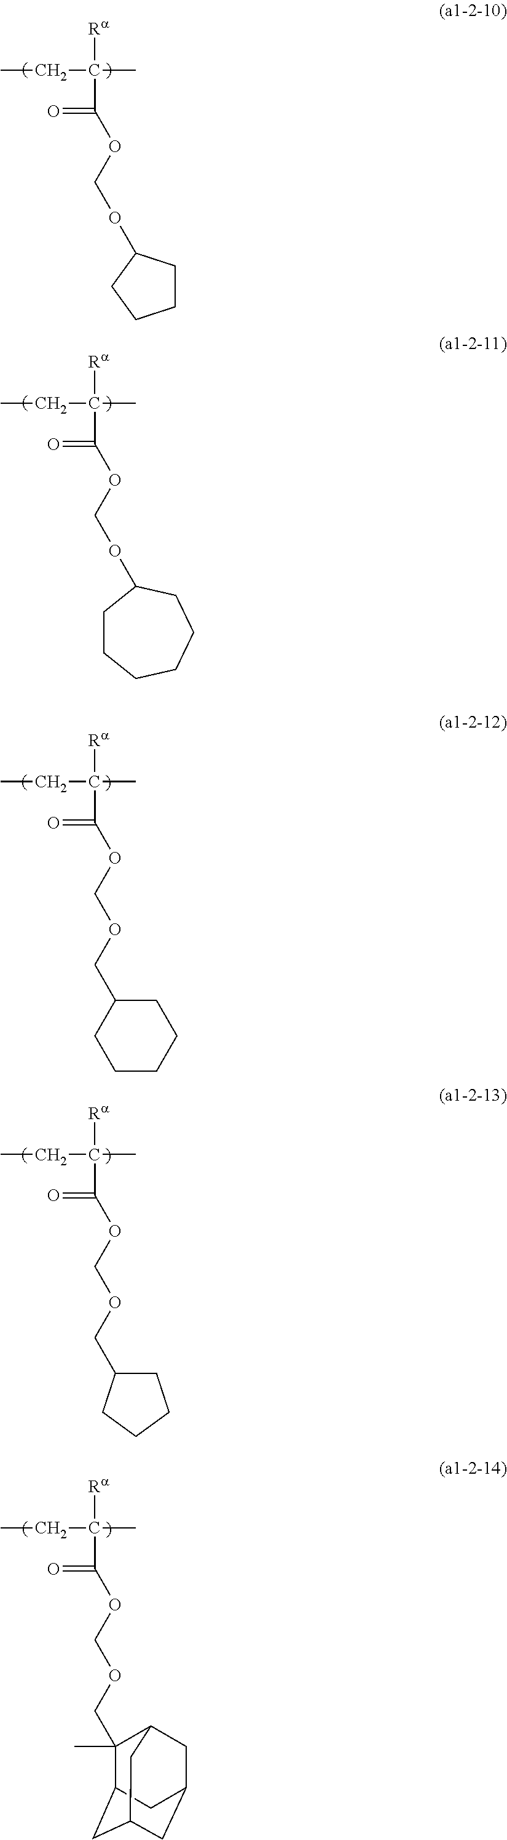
CCC([Ra])(C(=O)OCOC1CCCC1)C.CCC([Ra])(C(=O)OCOC1CCCCCC1)C.CCC([Ra])(C(=O)OCOCC1CCCC1)C.CCC([Ra])(C(=O)OCOCC1CCCCC1)C.CCC([Ra])(C(=O)OCOCC1(C)C2CC3CC(CC1C3)C2)C
